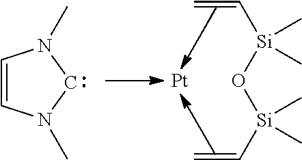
C=C[Si](O[Si](C=C)(C)C)(C)C.[Pt].C1=CN(C)CN1C
